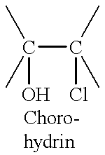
C(C(C)(C)Cl)(C)(C)O
